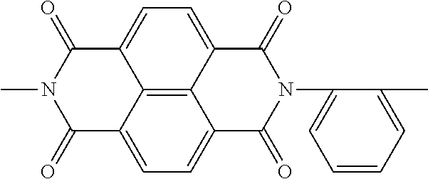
C12=CC=C3C4=C1C(=CC=C4C(=O)N(C1=CC=CC=C1C)C3=O)C(=O)N(C)C2=O
